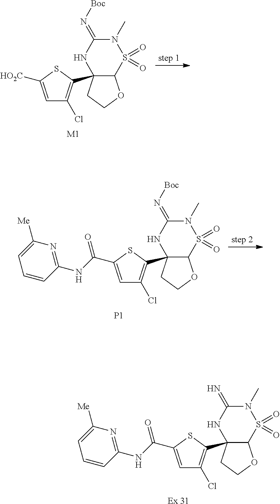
C12(C3=C(Cl)C=C(C(NC4=NC([Me])=CC=C4)=O)S3)C(S(=O)(=O)N(C)C(=N)N1)OCC2.[Ex 31].C12(C3=C(Cl)C=C([HO2C])S3)C(S(=O)(=O)N(C)C(=N[Boc])N1)OCC2.[M1].C12(C3=C(Cl)C=C(C(NC4=NC([Me])=CC=C4)=O)S3)C(S(=O)(=O)N(C)C(=N[Boc])N1)OCC2.[P1]
